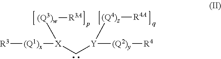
[R3][(Q1)x][X](C[Y]([(Q4)z][R4A])[(Q2)y][R4])[(Q3)w][R3A]
